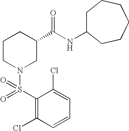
C1=C(Cl)C(S(=O)(N2CC(C(NC3CCCCCC3)=O)CCC2)=O)=C(Cl)C=C1
